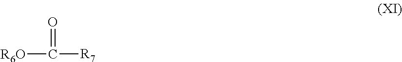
[R6O]C(=O)[R7]
